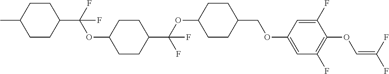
C1CC(C(F)(OC2CCC(C(OC3CCC(COC4=CC(F)=C(OC=C(F)F)C(F)=C4)CC3)(F)F)CC2)F)CCC1C
